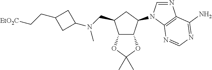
C12C(C(N3C=NC4=C3N=CN=C4N)CC1CN(C1CC(CC[EtO2C])C1)C)OC(C)(C)O2
